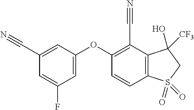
O(C1=CC(F)=CC(C#N)=C1)C1=C(C#N)C2=C(C=C1)S(=O)(=O)CC2([CF3])O
